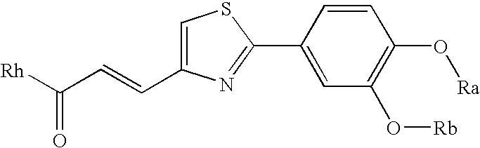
[Rh]C(C=CC1=CSC(C2=CC(O[Rb])=C(O[Ra])C=C2)=N1)=O
